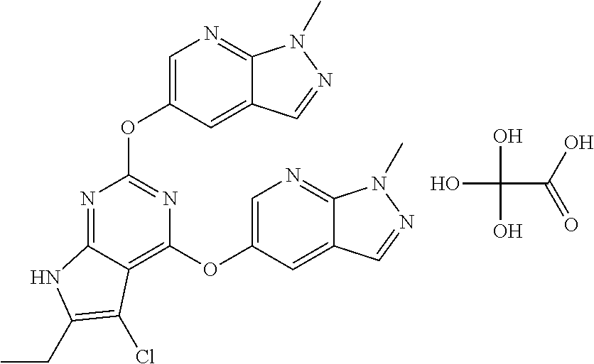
N1=C2C(=C(OC3=CN=C4C(=C3)C=NN4C)N=C1OC1=CN=C3C(=C1)C=NN3C)C(Cl)=C(CC)N2.OC(C(=O)O)(O)O
